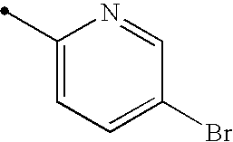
C1(C)=CC=C(Br)C=N1
